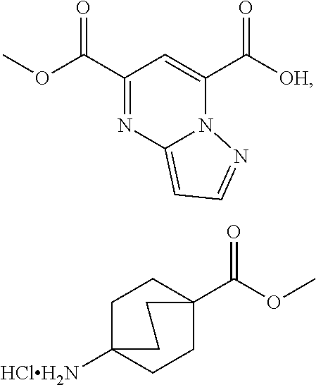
C1(C(OC)=O)=NC2=CC=NN2C(C([OH])=O)=C1.C1C2([HClH2N])CCC(C(OC)=O)(C1)CC2
